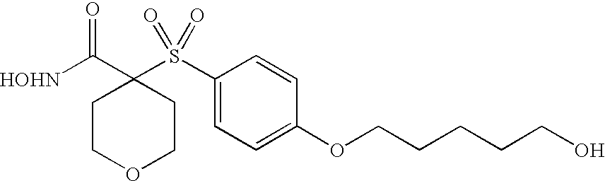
[HOHN]C(C1(S(C2=CC=C(OCCCCCO)C=C2)(=O)=O)CCOCC1)=O
